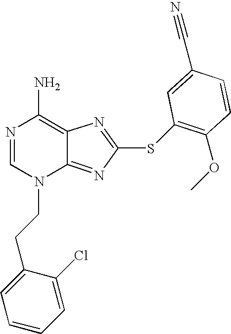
N1=CN(CCC2=CC=CC=C2Cl)C2=NC(SC3=C(OC)C=CC(C#N)=C3)=NC2=C1N
